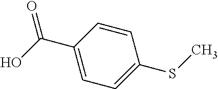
C1(C(O)=O)=CC=C(SC)C=C1
